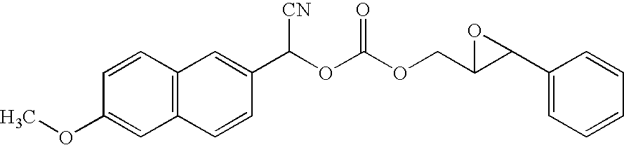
C12=C(C=CC(OC)=C1)C=C(C(OC(=O)OCC1C(C3=CC=CC=C3)O1)[CN])C=C2
